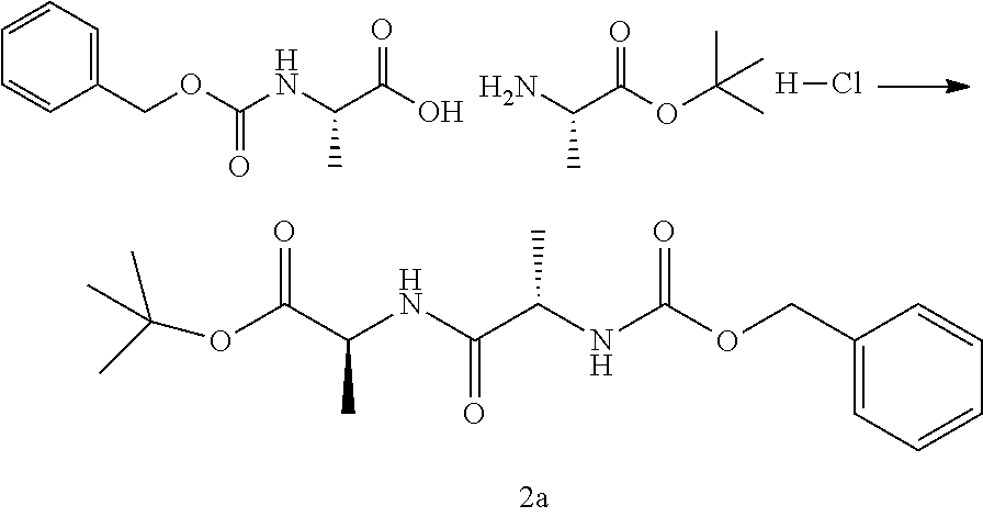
C1(COC(NC(C(NC(C(OC(C)(C)C)=O)C)=O)C)=O)=CC=CC=C1.NC(C(OC(C)(C)C)=O)C.[H]Cl.C1(COC(NC(C(O)=O)C)=O)=CC=CC=C1
